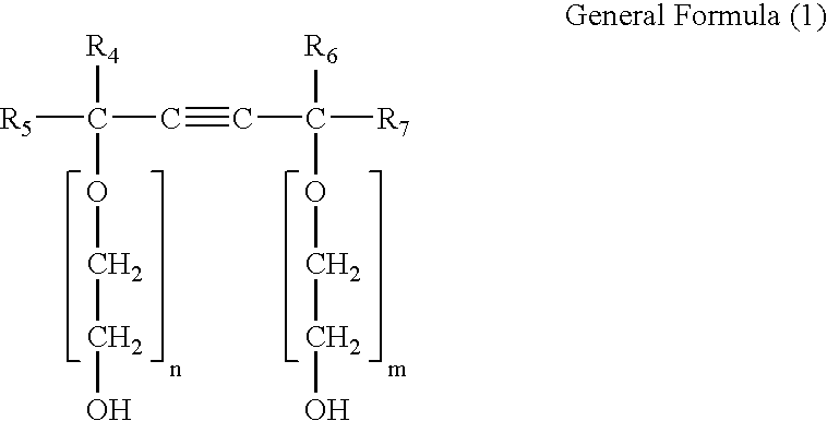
[R5]C(C#CC([R7])([R6])OCCO)([R4])OCCO
